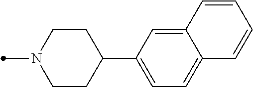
C12=CC(C3CCN(C)CC3)=CC=C1C=CC=C2
